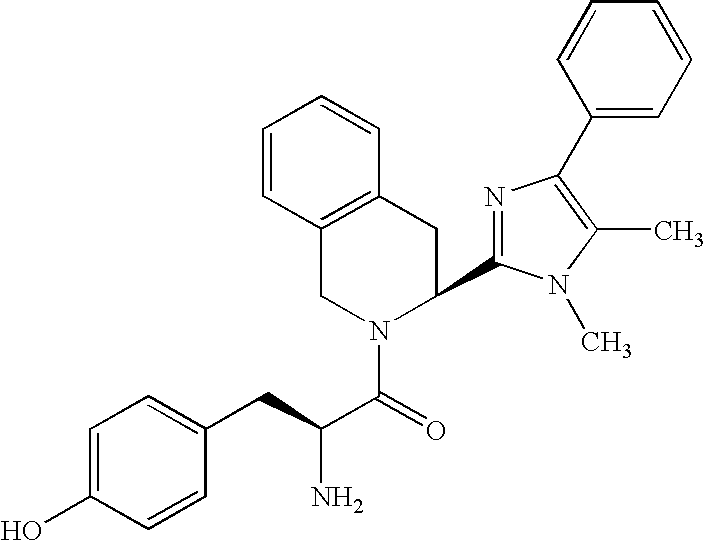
C1=C(O)C=CC(CC(C(=O)N2C(C3=NC(C4=CC=CC=C4)=C(C)N3C)CC3=C(C2)C=CC=C3)N)=C1
